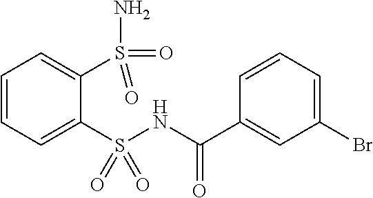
C1=CC=C(S(NC(C2=CC(Br)=CC=C2)=O)(=O)=O)C(S(=O)(=O)N)=C1
